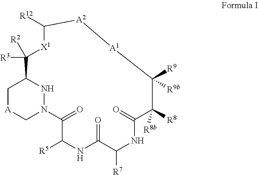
C1[A]CN2NC1C([R3])([R2])[X1]C([R12])[A2][A1]C([R9])([R9b])C([R8])([R8b])C(=O)NC([R7])C(=O)NC([R5])C2=O
